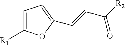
C1=C([R1])OC(C=CC([R2])=O)=C1
